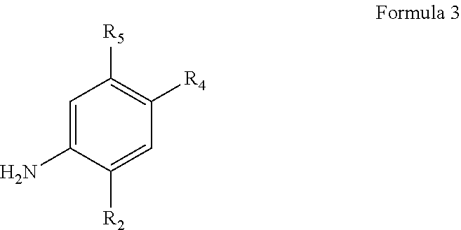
C1=C(N)C([R2])=CC([R4])=C1[R5]
